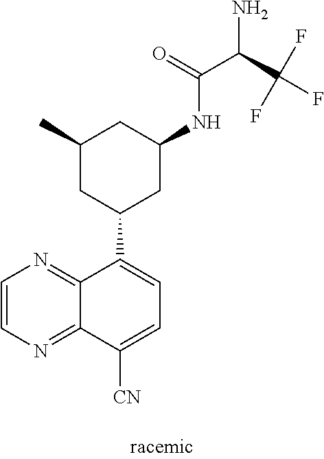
C1=CN=C2C(=N1)C(C1CC(NC(=O)C(N)C(F)(F)F)CC(C)C1)=CC=C2[CN]
